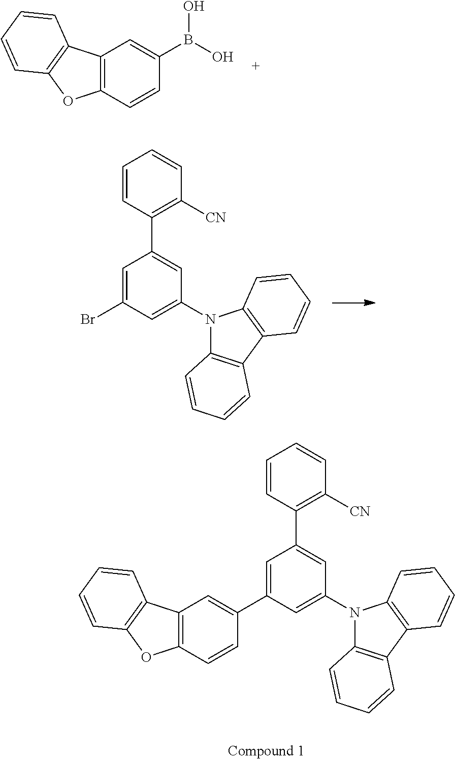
C1=C(C2=CC3=C(C=C2)OC2=C3C=CC=C2)C=C(N2C3=C(C4=C2C=CC=C4)C=CC=C3)C=C1C1=C([CN])C=CC=C1.C12=C(C=CC(B(O)O)=C1)OC1=C2C=CC=C1.C1=C(Br)C=C(N2C3=C(C4=C2C=CC=C4)C=CC=C3)C=C1C1=C([CN])C=CC=C1
